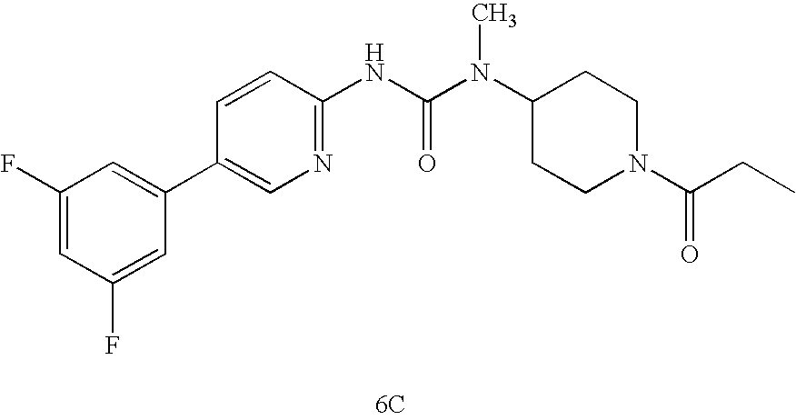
[6C].C1(C2=CC(F)=CC(F)=C2)=CN=C(NC(N(C2CCN(C(=O)CC)CC2)C)=O)C=C1
